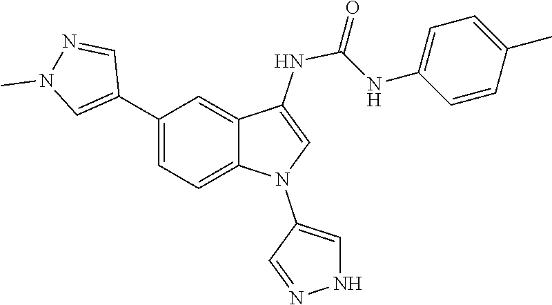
C1(NC(=O)NC2=CN(C3=CNN=C3)C3=CC=C(C4=CN(C)N=C4)C=C23)=CC=C(C)C=C1
